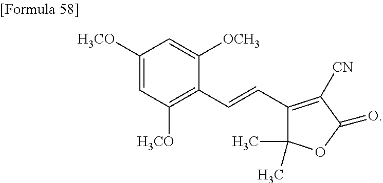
C1([H3CO])=CC([H3CO])=C(C=CC2=C([CN])C(=O)OC2(C)C)C([OCH3])=C1
